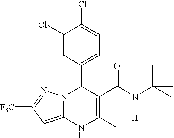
C1(Cl)=CC(C2N3C(=CC([F3C])=N3)NC(C)=C2C(N([H])C(C)(C)C)=O)=CC=C1Cl
